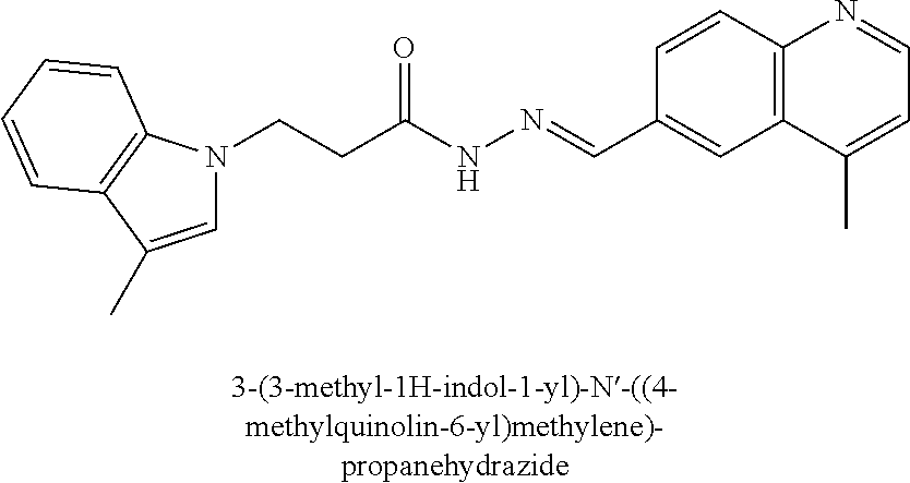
C1=C(C)C2=C(N1CCC(NN=CC1=CC3=C(C=C1)N=CC=C3C)=O)C=CC=C2
